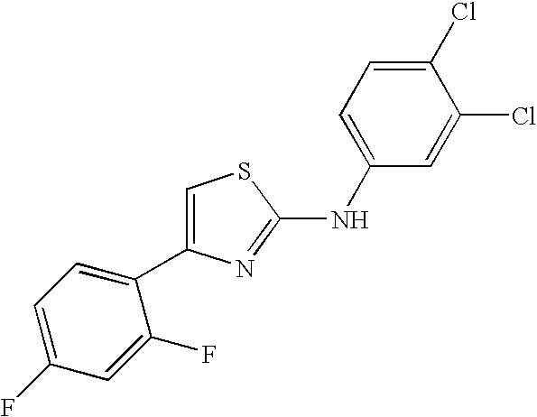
C1=C(NC2=NC(C3=CC=C(F)C=C3F)=CS2)C=C(Cl)C(Cl)=C1
